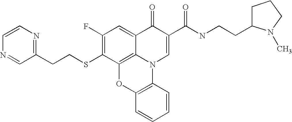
C1(F)=C(SCCC2=NC=CN=C2)C2=C3C(=C1)C(=O)C(C(NCCC1CCCN1C)=O)=CN3C1=C(O2)C=CC=C1
